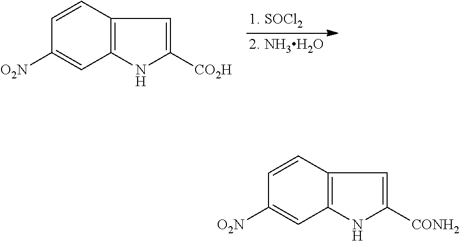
C1=CC2=C(C=C1[O2N])NC([CO2H])=C2.C1=CC2=C(C=C1[O2N])NC([CONH2])=C2
